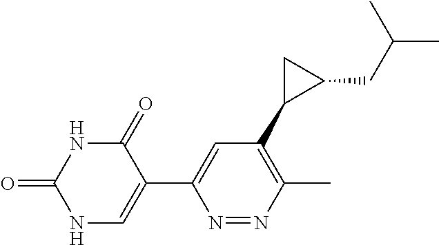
N1C=C(C2=CC(C3C(CC(C)C)C3)=C(C)N=N2)C(=O)NC1=O
